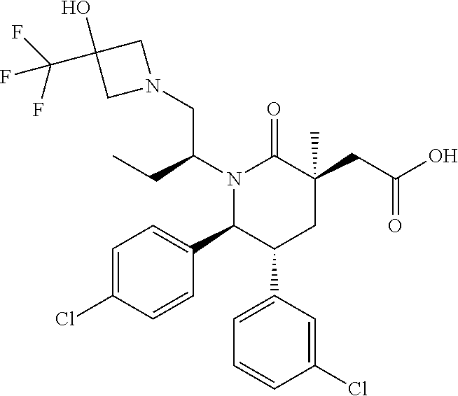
C1=C(Cl)C=CC(C2C(C3=CC=CC(Cl)=C3)CC(CC(=O)O)(C)C(=O)N2C(CN2CC(O)(C(F)(F)F)C2)CC)=C1
